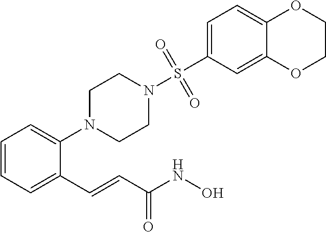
C1=CC=C(N2CCN(S(C3=CC=C4C(=C3)OCCO4)(=O)=O)CC2)C(C=CC(NO)=O)=C1
